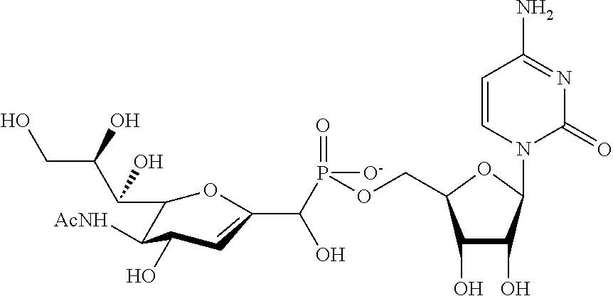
C1(O)C(O)C(N2C(=O)N=C(N)C=C2)OC1COP([O-])(=O)C(C1OC(C(C(CO)O)O)C([AcNH])C(O)C1)O
